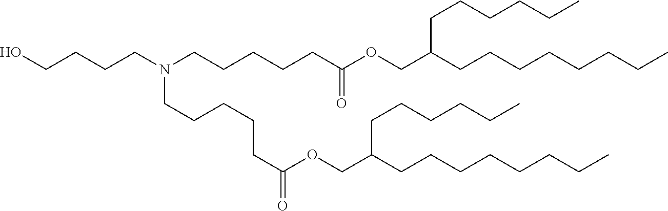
C(CCN(CCCCCC(OCC(CCCCCCCC)CCCCCC)=O)CCCCCC(=O)OCC(CCCCCCCC)CCCCCC)CO
